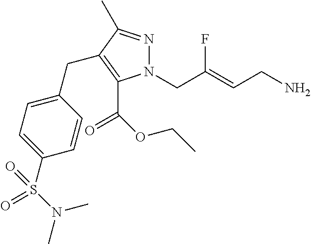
N1=C(C)C(CC2=CC=C(S(N(C)C)(=O)=O)C=C2)=C(C(OCC)=O)N1CC(=CCN)F
